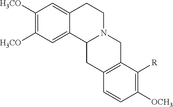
C12N(CCC3=CC([H3CO])=C([H3CO])C=C13)CC1=C(C2)C=CC([OCH3])=C1[R]
